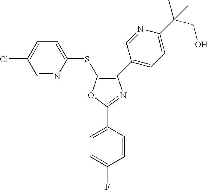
C1(C2=CC=C(C(CO)(C)C)N=C2)=C(SC2=CC=C(Cl)C=N2)OC(C2=CC=C(F)C=C2)=N1
